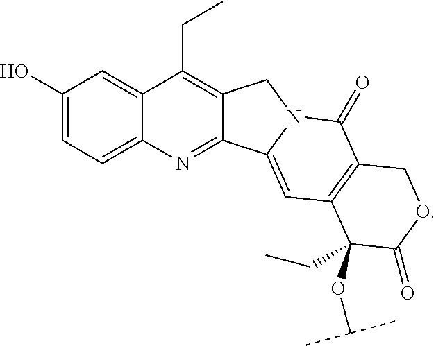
C1(O)=CC=C2C(=C1)C(CC)=C1C(=N2)C2=CC3=C(C(=O)N2C1)COC(=O)C3(OC(C)C)CC
